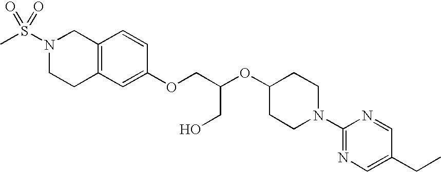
N1(S(C)(=O)=O)CCC2=C(C1)C=CC(OCC(OC1CCN(C3=NC=C(CC)C=N3)CC1)CO)=C2
